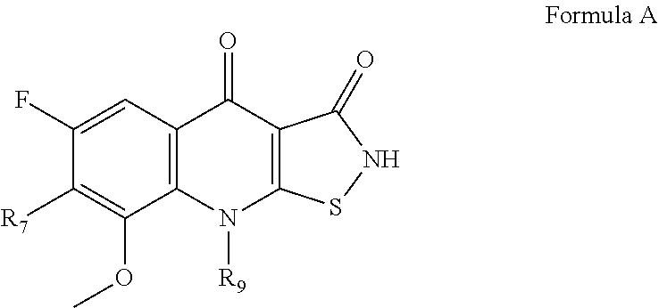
C12=C(C=C(F)C([R7])=C1OC)C(=O)C1=C(N2[R9])SNC1=O
